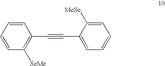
C1=CC=CC(C#CC2=CC=CC=C2[MeSe])=C1[SeMe]
